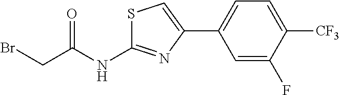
C1=C(F)C([CF3])=CC=C1C1=CSC(NC(CBr)=O)=N1
